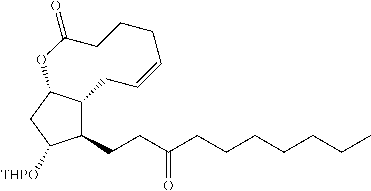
C12C(CC([THPO])C1CCC(CCCCCCC)=O)OC(=O)CCCC=CC2
